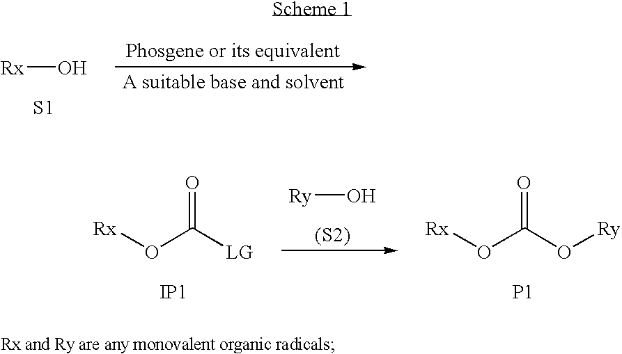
[Rx]O.[S1].[Rx]OC([LG])=O.[IP1].[Ry]O.[(S2)].[Rx]OC(O[Ry])=O.[P1]
